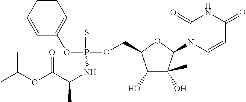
C1(=O)N(C2C(C)(O)C(O)C(COP(OC3=CC=CC=C3)(=S)NC(C)C(OC(C)C)=O)O2)C=CC(=O)N1
